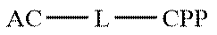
[AC][L][CPP]
